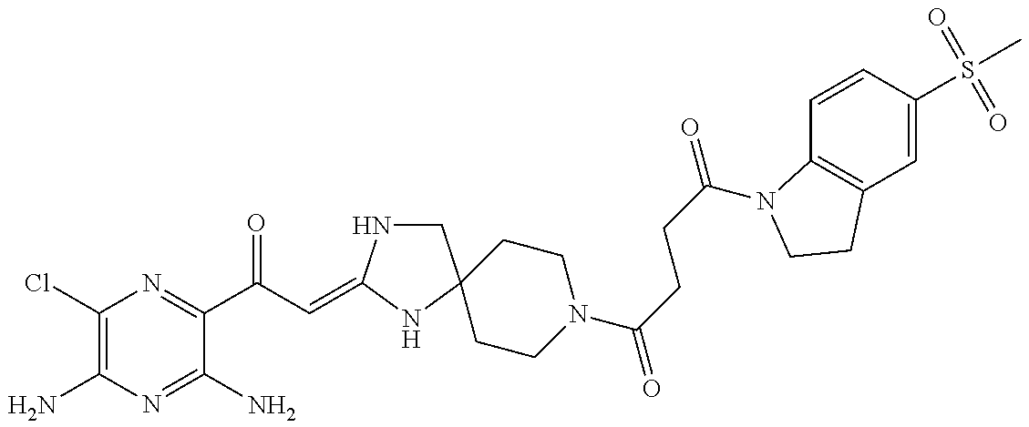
C1(Cl)=C(N)N=C(N)C(C(C=C2NCC3(N2)CCN(C(=O)CCC(=O)N2C4=C(C=C(S(C)(=O)=O)C=C4)CC2)CC3)=O)=N1
